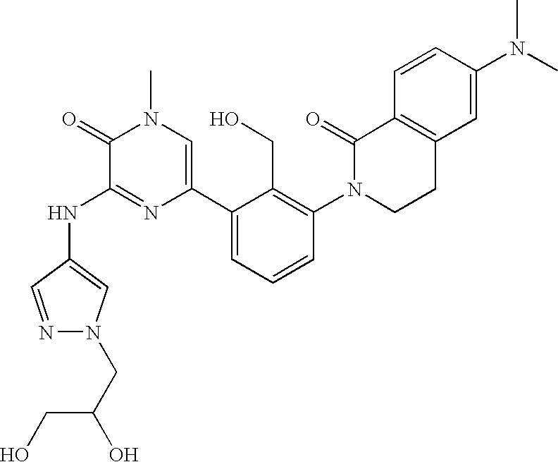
N(C1=NC(C2=CC=CC(N3CCC4=C(C3=O)C=CC(N(C)C)=C4)=C2CO)=CN(C)C1=O)C1=CN(CC(O)CO)N=C1
